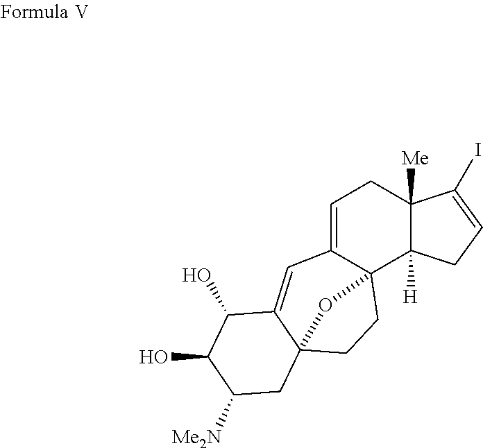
C1=C2C3(C4([H])C([Me])(C1)C(I)=CC4)CCC1(C(=C2)C(O)C(O)C([Me2N])C1)O3
